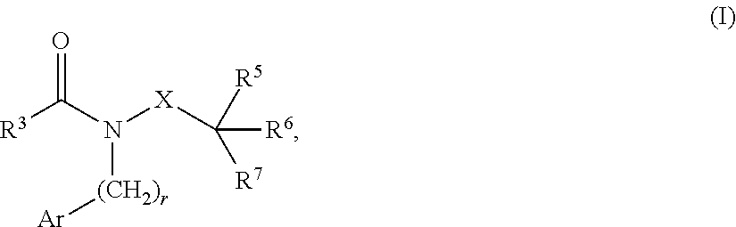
O=C(N([X]C([R6])([R7])[R5])[(CH2)r][Ar])[R3]
